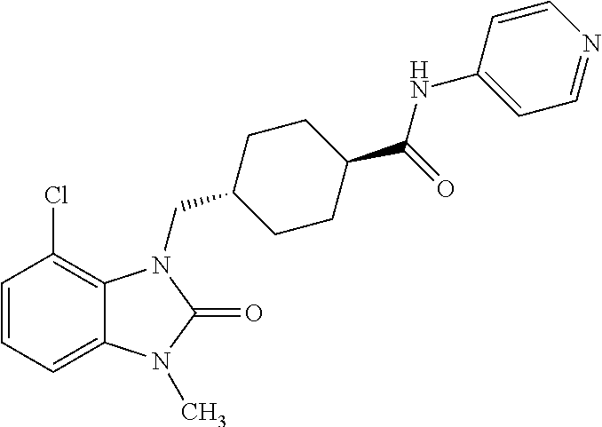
C1=CC=C2C(=C1Cl)N(CC1CCC(C(=O)NC3=CC=NC=C3)CC1)C(=O)N2C
